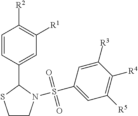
C1=CC(C2SCCN2S(C2=CC([R5])=C([R4])C([R3])=C2)(=O)=O)=CC([R1])=C1[R2]
